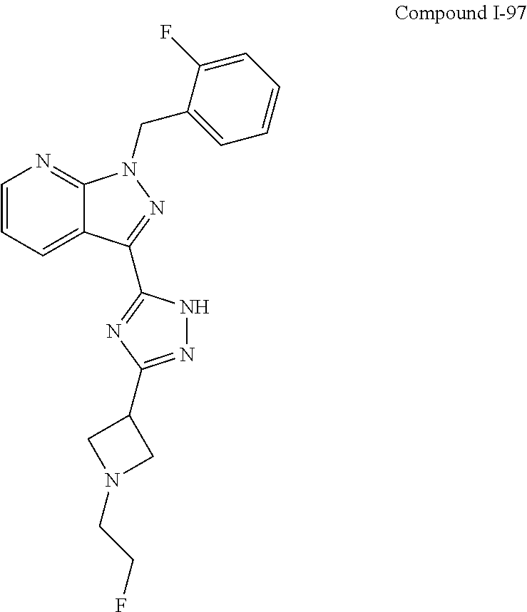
C1=CC=C2C(=N1)N(CC1=CC=CC=C1F)N=C2C1=NC(C2CN(CCF)C2)=NN1
